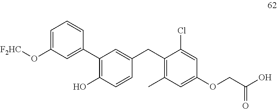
C1=C(O[F2HC])C=C(C2=C(O)C=CC(CC3=C(C)C=C(OCC(O)=O)C=C3Cl)=C2)C=C1
